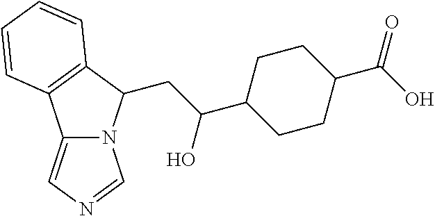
C12=CN=CN1C(CC(C1CCC(C(O)=O)CC1)O)C1=C2C=CC=C1
